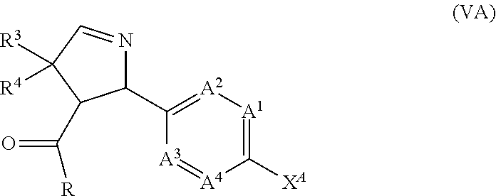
C1([XA])=[A1][A2]=C(C2N=CC([R3])([R4])C2C(=O)[R])[A3]=[A4]1
